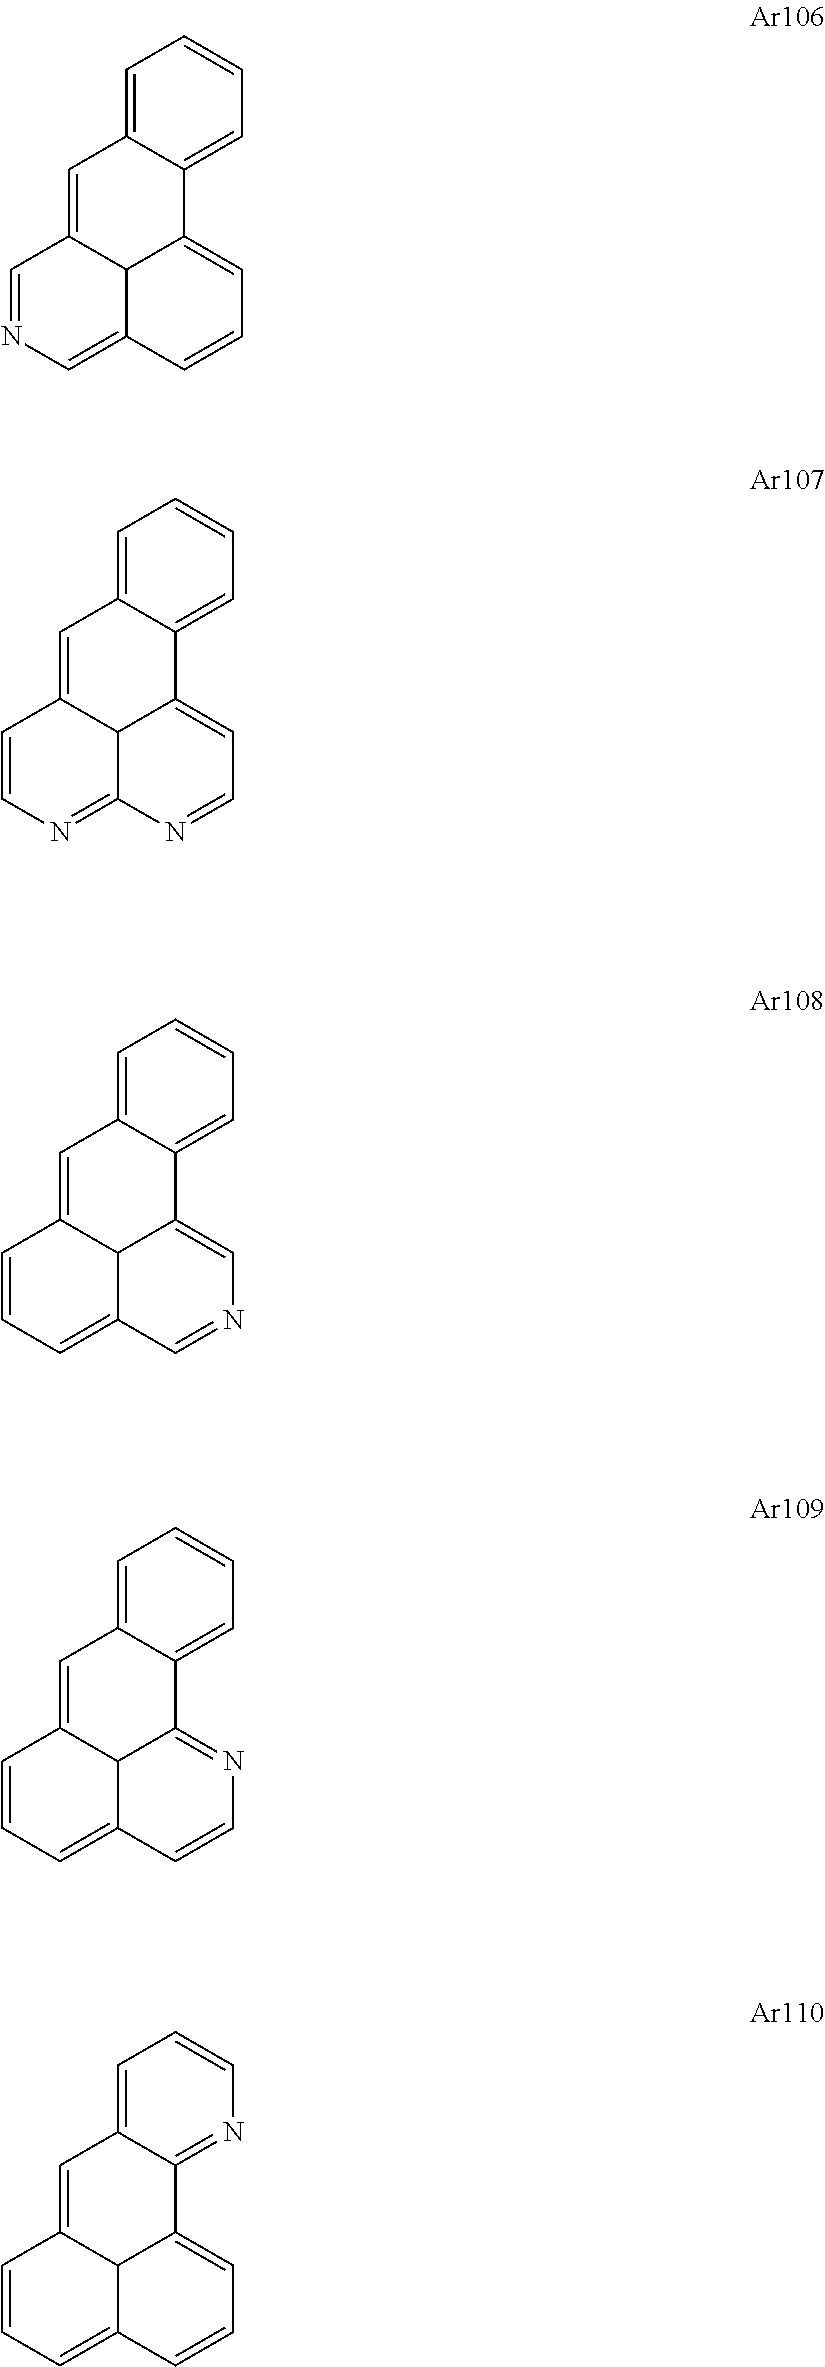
C1=C2C(=CC=C1)C1=CC=CC3=CN=CC(=C2)C13.C1=C2C(=CC=C1)C1=CC=NC3=NC=CC(=C2)C13.C1=C2C(=CC=C1)C1=CN=CC3=CC=CC(=C2)C13.C1=C2C(=CC=C1)C1=NC=CC3=CC=CC(=C2)C13.C1=C2C(=NC=C1)C1=CC=CC3=CC=CC(=C2)C13
